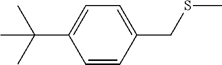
C1=CC(CSC)=CC=C1C(C)(C)C
